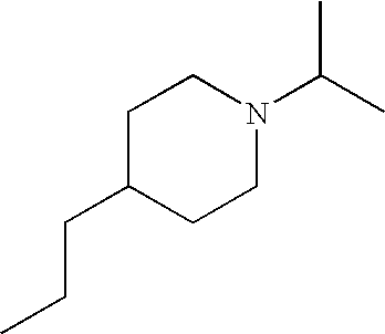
C1C(CCC)CCN(C(C)C)C1
